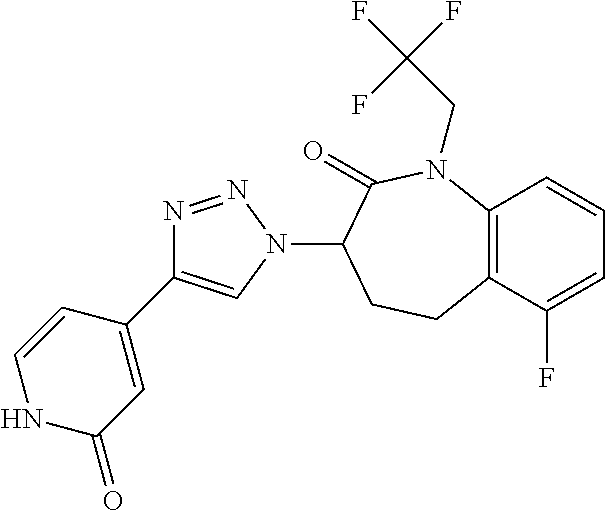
C12=C(C(F)=CC=C1)CCC(N1N=NC(C3=CC(=O)NC=C3)=C1)C(=O)N2CC(F)(F)F
